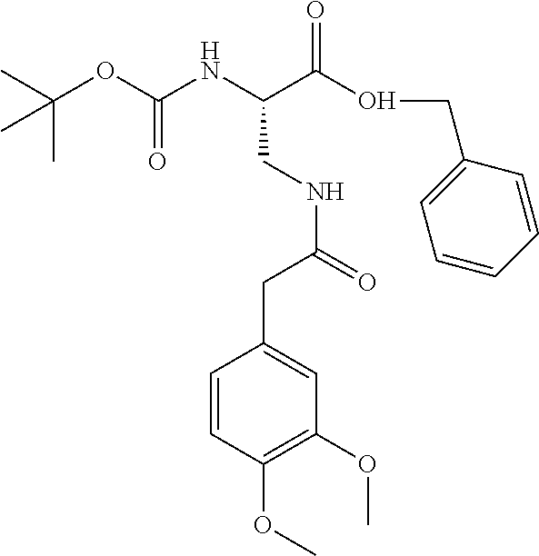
C(OC(NC(C(OCC1=CC=CC=C1)=O)CNC(=O)CC1=CC(OC)=C(OC)C=C1)=O)(C)(C)C
